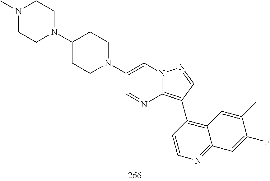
C1(C2=C3N=CC(N4CCC(N5CCN(C)CC5)CC4)=CN3N=C2)=C2C(=NC=C1)C=C(F)C(C)=C2
